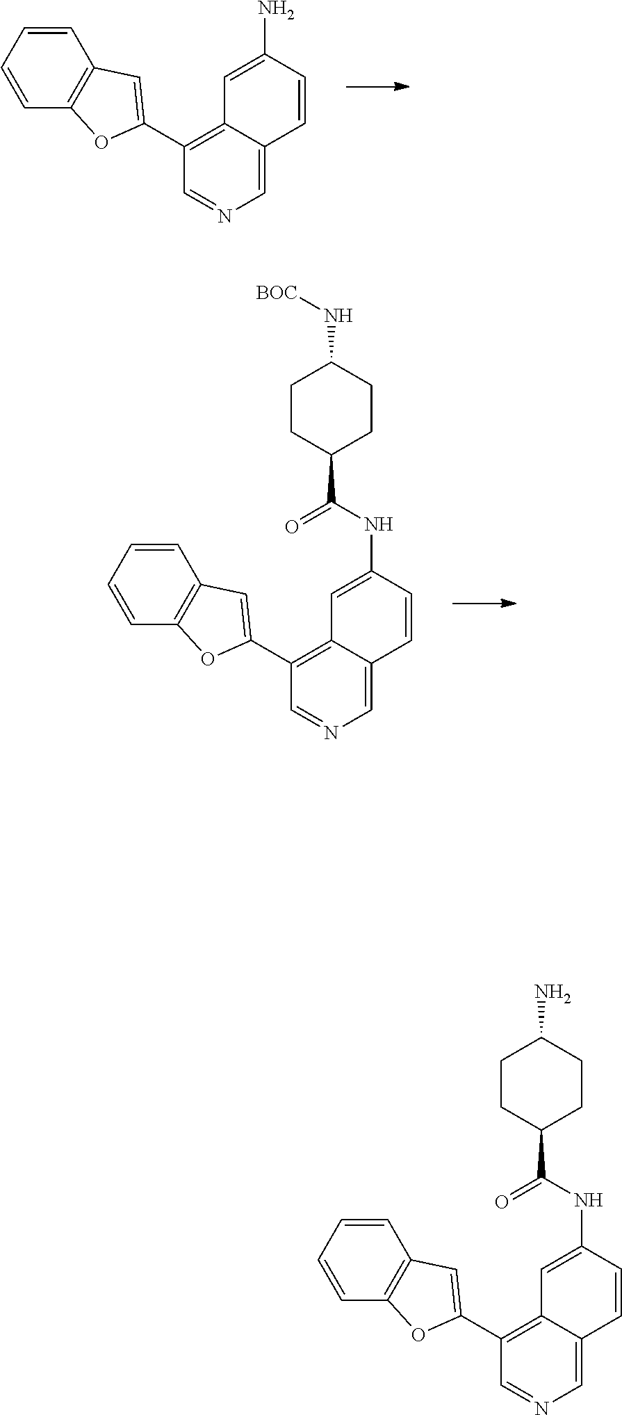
C1(C2=CC3=C(O2)C=CC=C3)=C2C(=CN=C1)C=CC(N)=C2.C1(C2=CC3=C(O2)C=CC=C3)=C2C(=CN=C1)C=CC(NC(C1CCC(N[BOC])CC1)=O)=C2.C1(C2=CC3=C(O2)C=CC=C3)=C2C(=CN=C1)C=CC(NC(C1CCC(N)CC1)=O)=C2
